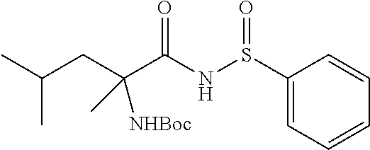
C1(S(NC(C(CC(C)C)(C)[NHBoc])=O)=O)=CC=CC=C1
